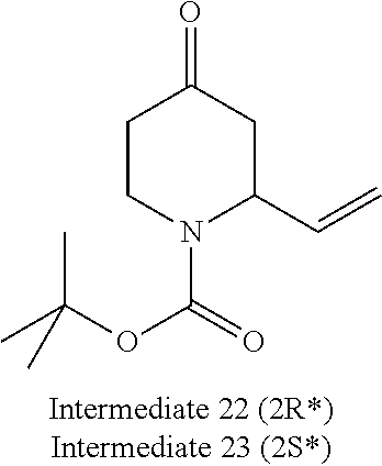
C1CN(C(=O)OC(C)(C)C)C(C=C)CC1=O
